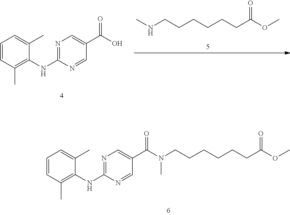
N1=C(NC2=C(C)C=CC=C2C)N=CC(C(O)=O)=C1.CNCCCCCCC(OC)=O.N1=C(NC2=C(C)C=CC=C2C)N=CC(C(N(CCCCCCC(OC)=O)C)=O)=C1
